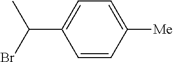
C1=C(C(Br)C)C=CC([Me])=C1
